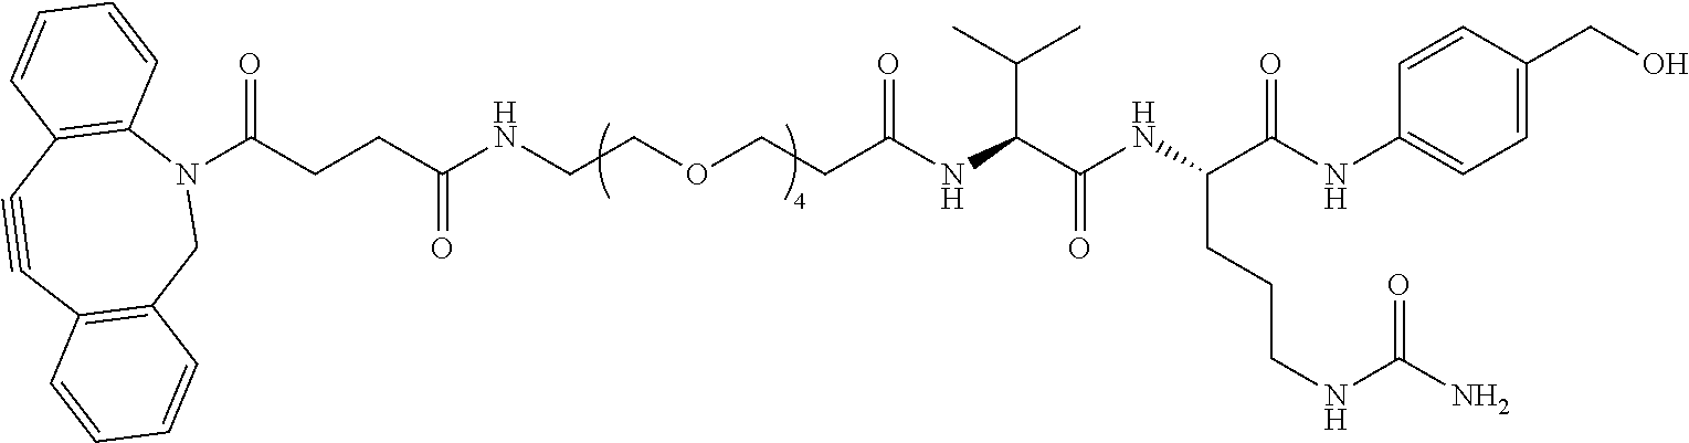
N1(C(CCC(NCCOCCC(NC(C(NC(C(NC2=CC=C(CO)C=C2)=O)CCCNC(N)=O)=O)C(C)C)=O)=O)=O)C2=C(C#CC3=C(C1)C=CC=C3)C=CC=C2
